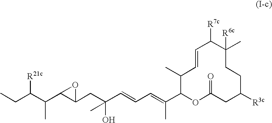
[R21c]C(C(C)C1C(CC(O)(C=CC=C(C)C2OC(=O)CC([R3c])CCC(C)([R6c])C([R7c])C=CC2C)C)O1)CC
